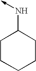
C1CCCCC1N->C
